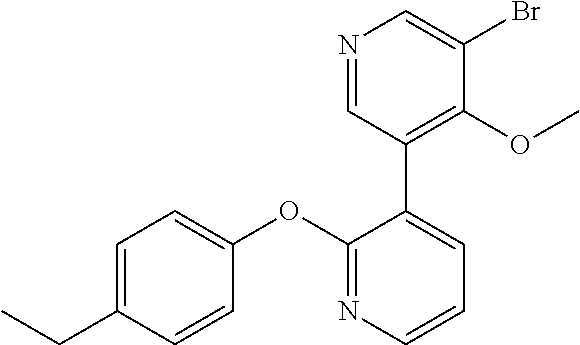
C1=C(CC)C=CC(OC2=NC=CC=C2C2=C(OC)C(Br)=CN=C2)=C1
